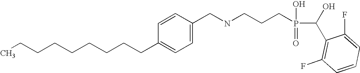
C(C1=CC=C(CNCCCP(O)(=O)C(O)C2=C(F)C=CC=C2F)C=C1)CCCCCCCC
